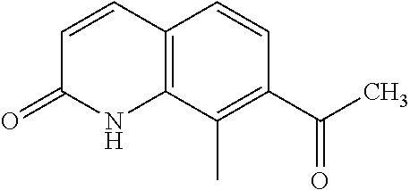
C1=CC(=O)NC2=C1C=CC(C(C)=O)=C2C
